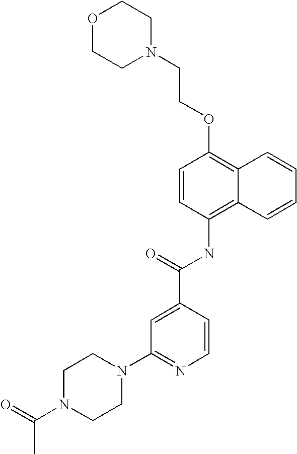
O1CCN(CCOC2=C3C(=C(NC(C4=CC(N5CCN(C(=O)C)CC5)=NC=C4)=O)C=C2)C=CC=C3)CC1
